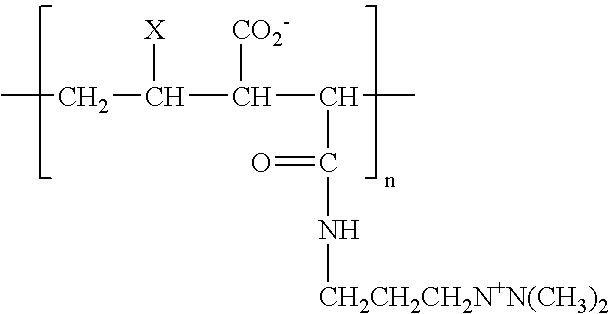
CCC(C(C(C(=O)N[CH2CH2CH2N+N(CH3)2])C)[CO2-])[X]
